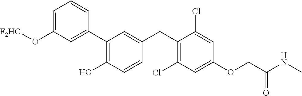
C1(C2=C(O)C=CC(CC3=C(Cl)C=C(OCC(NC)=O)C=C3Cl)=C2)=CC(O[F2HC])=CC=C1
